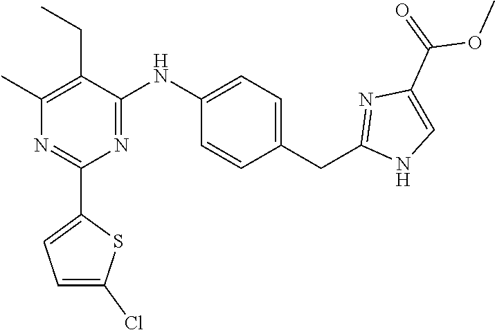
C1(C)=C(CC)C(NC2=CC=C(CC3=NC(C(=O)OC)=CN3)C=C2)=NC(C2=CC=C(Cl)S2)=N1
